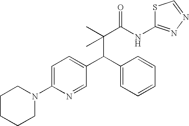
C(C(C)(C(NC1=NN=CS1)=O)C)(C1=CC=C(N2CCCCC2)N=C1)C1=CC=CC=C1
